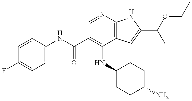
C1=CC(NC(C2=C(NC3CCC(N)CC3)C3=C(N=C2)NC(C(OCC)C)=C3)=O)=CC=C1F
